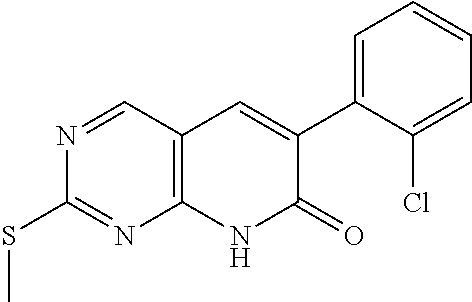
C1=C(C2=CC3=C(NC2=O)N=C(SC)N=C3)C(Cl)=CC=C1
